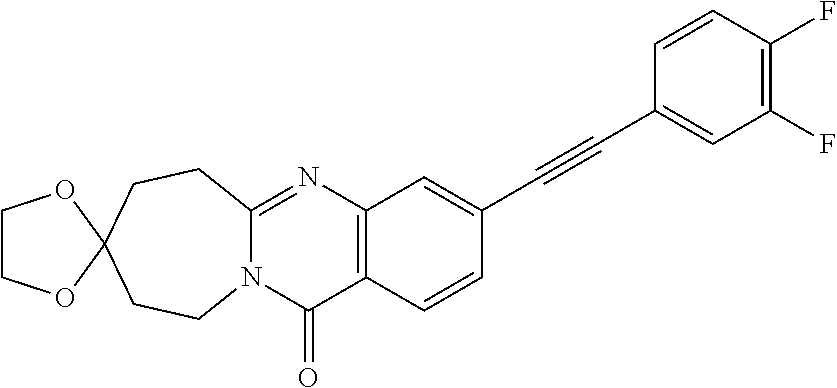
N12C(=NC3=C(C1=O)C=CC(C#CC1=CC(F)=C(F)C=C1)=C3)CCC1(CC2)OCCO1
